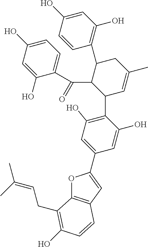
C1=C(O)C=CC(C2C(C(=O)C3=CC=C(O)C=C3O)C(C3=C(O)C=C(C4=CC5=C(O4)C(CC=C(C)C)=C(O)C=C5)C=C3O)C=C(C)C2)=C1O
